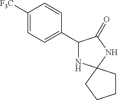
C1([F3C])=CC=C(C2NC3(NC2=O)CCCC3)C=C1
